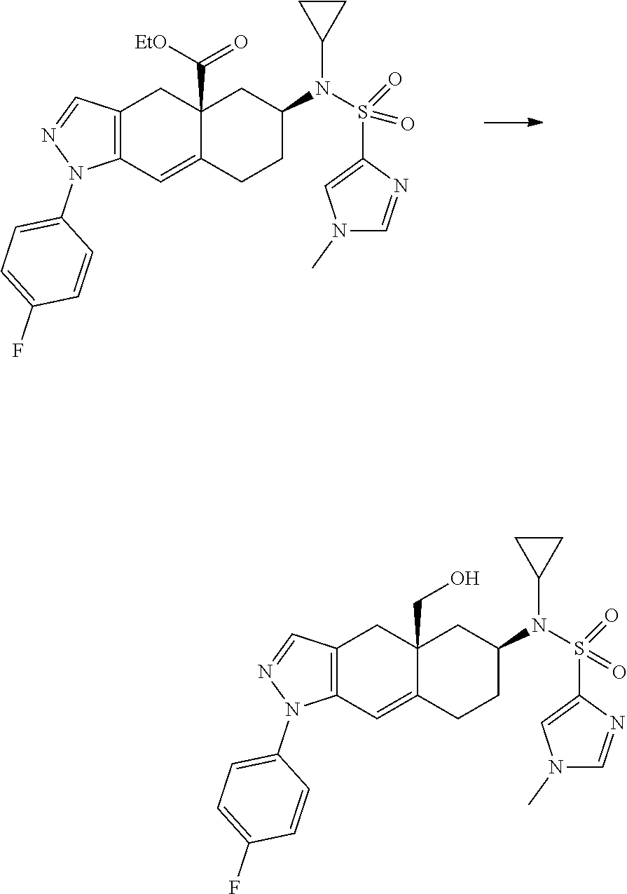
C12=C(C=C3C(C([EtO])=O)(C1)CC(N(S(C1=CN(C)C=N1)(=O)=O)C1CC1)CC3)N(C1=CC=C(F)C=C1)N=C2.C12=C(C=C3C(CO)(C1)CC(N(S(C1=CN(C)C=N1)(=O)=O)C1CC1)CC3)N(C1=CC=C(F)C=C1)N=C2
